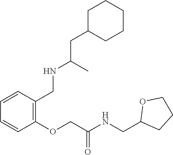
C1=CC(OCC(NCC2CCCO2)=O)=C(CNC(CC2CCCCC2)C)C=C1
